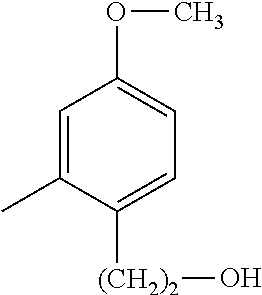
C1=C(C)C([(CH2)2]O)=CC=C1OC
